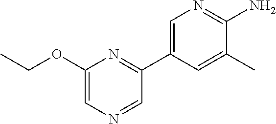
NC1=NC=C(C2=NC(OCC)=CN=C2)C=C1C
